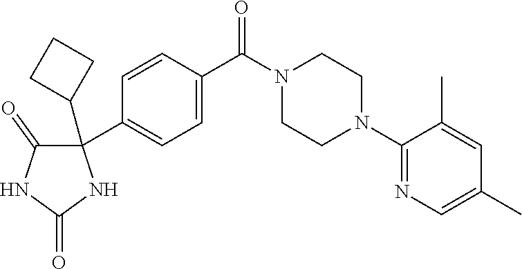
C1(N2CCN(C(C3=CC=C(C4(C5CCC5)C(=O)NC(=O)N4)C=C3)=O)CC2)=NC=C(C)C=C1C
